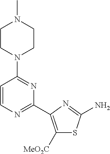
C1CN(C2=NC(C3=C([MeO2C])SC(N)=N3)=NC=C2)CCN1C
